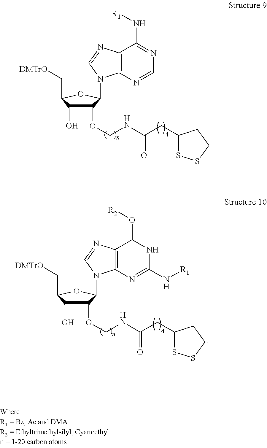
C1(OCNC(CC2SSCC2)=O)C(O)C(C[DMTrO])OC1N1C2=C(C(N[R1])=NC=N2)N=C1.C1(OCNC(CC2SSCC2)=O)C(O)C(C[DMTrO])OC1N1C2=C(C(O[R2])NC(N[R1])=N2)N=C1
